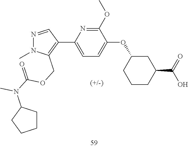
C1(OC)=NC(C2=C(COC(=O)N(C3CCCC3)C)N(C)N=C2)=CC=C1OC1CCCC(C(=O)O)C1
